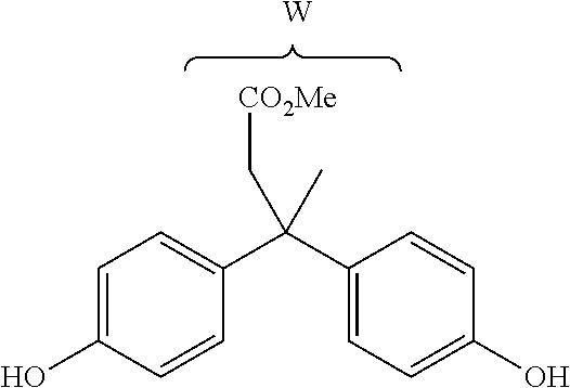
C1=C(O)C=CC(C(C2=CC=C(O)C=C2)(C)C[CO2Me])=C1.[W]
